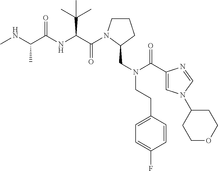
C(C(NC(C(NC)C)=O)C(C)(C)C)(=O)N1CCCC1CN(C(=O)C1=CN(C2CCOCC2)C=N1)CCC1=CC=C(F)C=C1
